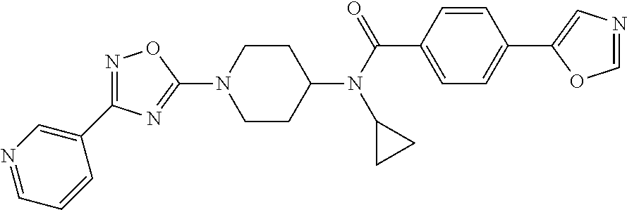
C1CC(N(C(C2=CC=C(C3=CN=CO3)C=C2)=O)C2CC2)CCN1C1=NC(C2=CN=CC=C2)=NO1
